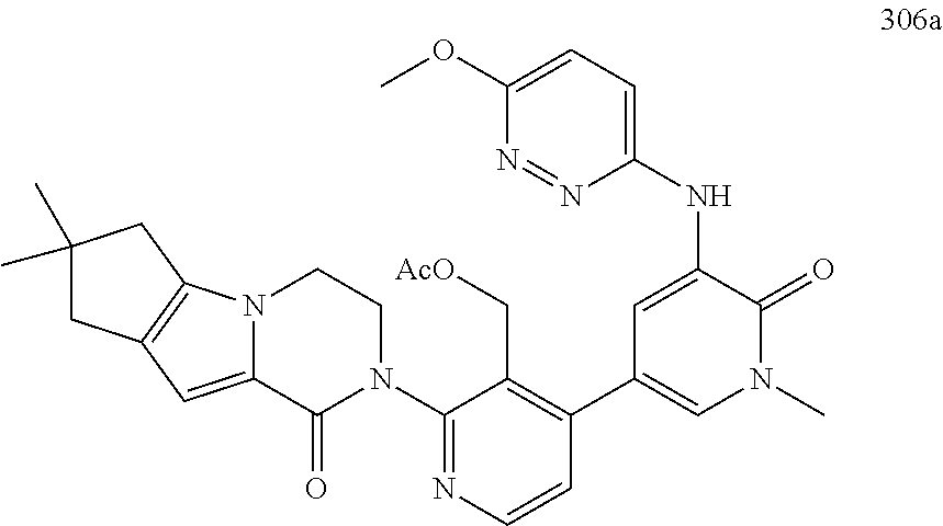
N12C(=CC3=C1CC(C)(C)C3)C(=O)N(C1=NC=CC(C3=CN(C)C(=O)C(NC4=CC=C(OC)N=N4)=C3)=C1C[AcO])CC2
